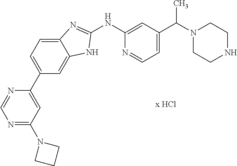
N1=C(N2CCC2)C=C(C2=CC=C3C(=C2)NC(NC2=CC(C(N4CCNCC4)C)=CC=N2)=N3)N=C1
